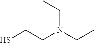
SCCN(CC)CC
